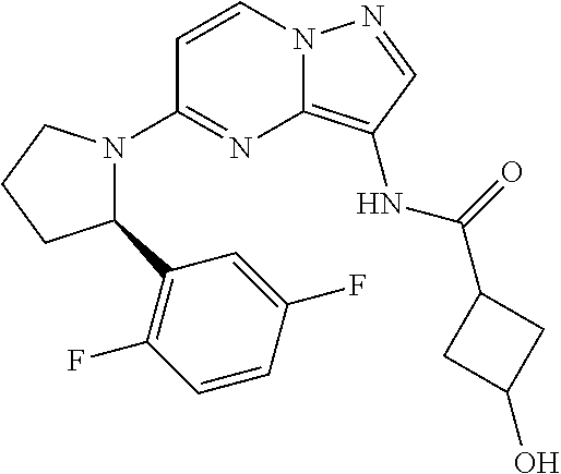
C1=CN2C(=C(NC(=O)C3CC(O)C3)C=N2)N=C1N1C(C2=C(F)C=CC(F)=C2)CCC1
